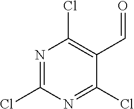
N1=C(Cl)N=C(Cl)C(C=O)=C1Cl
